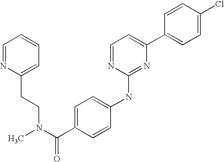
C1=CC(C2=CC=NC(NC3=CC=C(C(N(C)CCC4=CC=CC=N4)=O)C=C3)=N2)=CC=C1Cl
